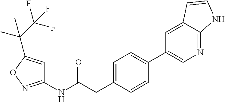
C1=C(CC(NC2=NOC(C(C(F)(F)F)(C)C)=C2)=O)C=CC(C2=CN=C3C(=C2)C=CN3)=C1
